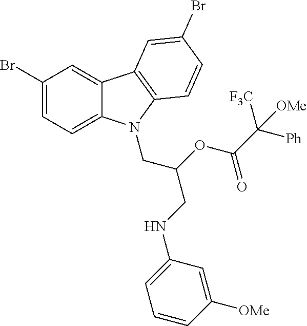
C1(Br)=CC=C2C(=C1)C1=C(C=CC(Br)=C1)N2CC(OC(=O)C([Ph])([F3C])[OMe])CNC1=CC=CC([OMe])=C1
